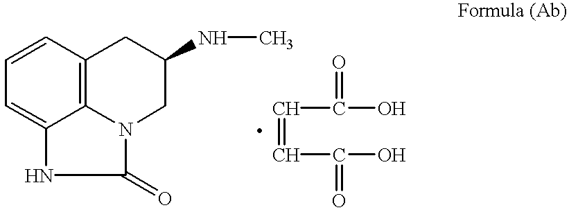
C12=CC=CC3=C1N(C(=O)N2)CC(NC)C3.C(=CC(=O)O)C(=O)O
